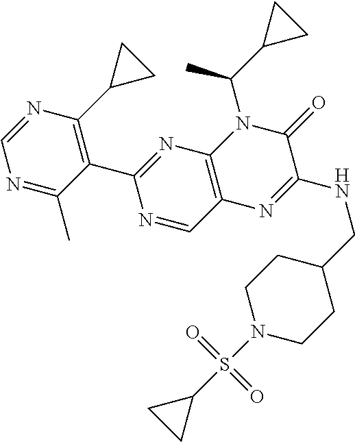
N1=C(C)C(C2=NC3=C(C=N2)N=C(NCC2CCN(S(C4CC4)(=O)=O)CC2)C(=O)N3C(C2CC2)C)=C(C2CC2)N=C1
